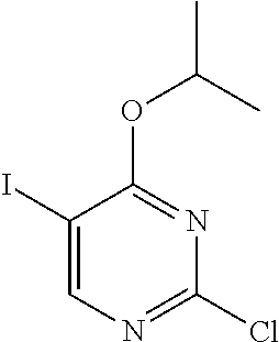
C1(I)=CN=C(Cl)N=C1OC(C)C
